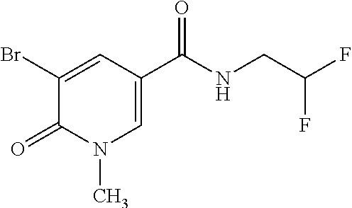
C1(Br)=CC(C(=O)NCC(F)F)=CN(C)C1=O
